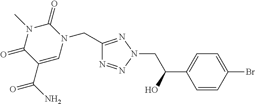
C1(CN2C(=O)N(C)C(=O)C(C(N)=O)=C2)=NN(CC(C2=CC=C(Br)C=C2)O)N=N1
